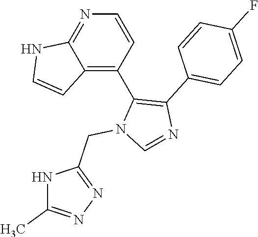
N1=C2C(=C(C3=C(C4=CC=C(F)C=C4)N=CN3CC3=NN=C(C)N3)C=C1)C=CN2
